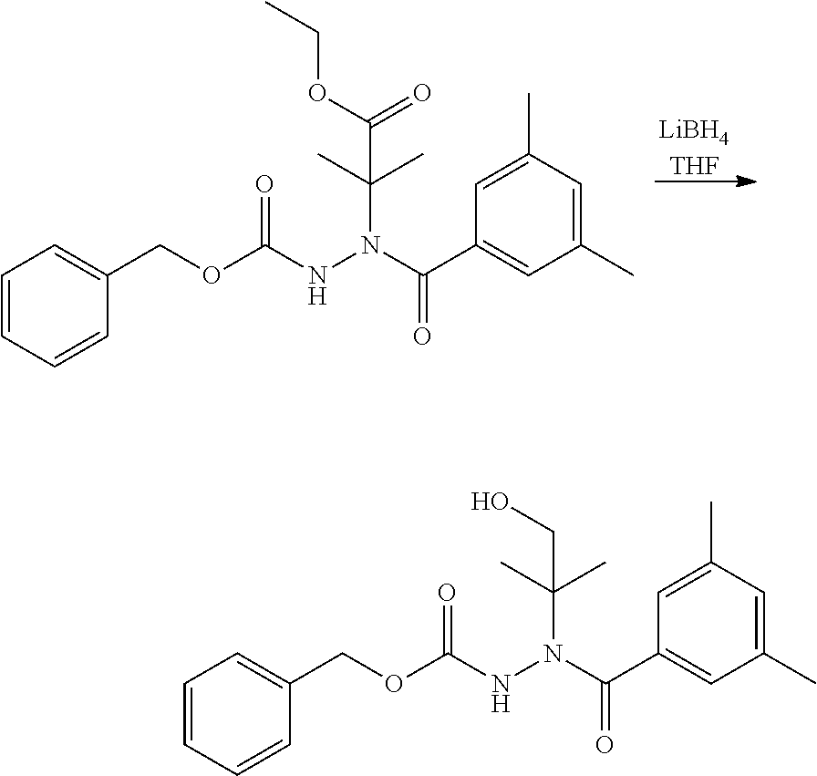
[LiBH4THF].C1=CC=CC(COC(NN(C(C)(C)C(OCC)=O)C(C2=CC(C)=CC(C)=C2)=O)=O)=C1.C1=CC=CC(COC(NN(C(C)(C)CO)C(C2=CC(C)=CC(C)=C2)=O)=O)=C1
